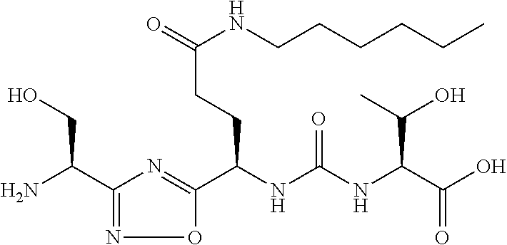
C1(C(N)CO)=NOC(C(NC(NC(C(O)=O)C(O)C)=O)CCC(=O)NCCCCCC)=N1
